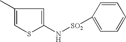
C1(C)=CSC(N[SO2]C2=CC=CC=C2)=C1
